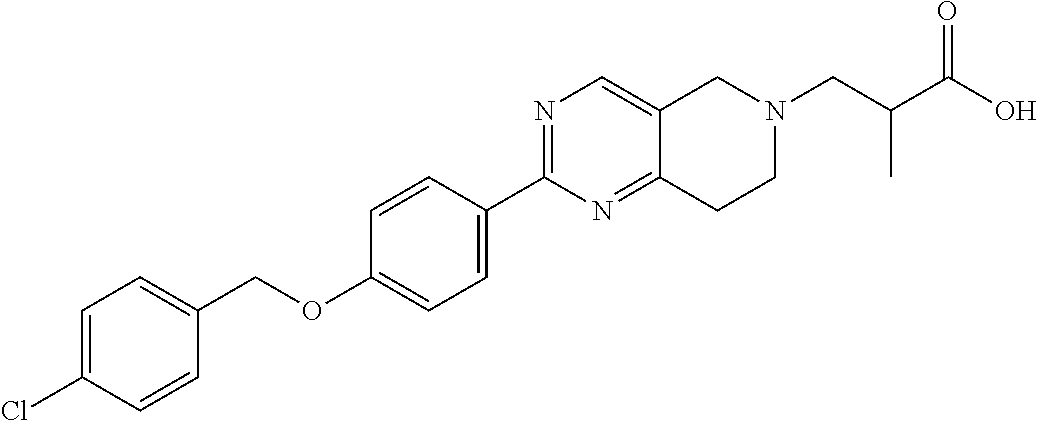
C1=C(Cl)C=CC(COC2=CC=C(C3=NC=C4C(=N3)CCN(CC(C(O)=O)C)C4)C=C2)=C1
